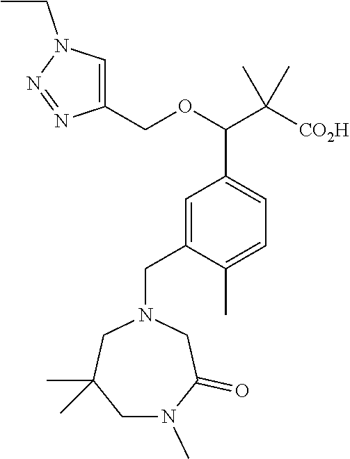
C(C1=CC(C(OCC2=CN(CC)N=N2)C([CO2H])(C)C)=CC=C1C)N1CC(C)(C)CN(C)C(=O)C1
